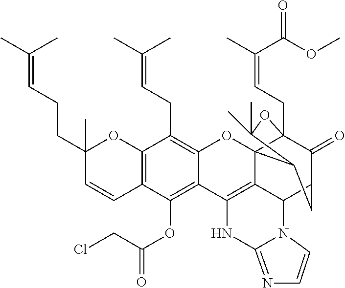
C12=C(C=CC(CCC=C(C)C)(C)O1)C(OC(=O)CCl)=C1C(=C2CC=C(C)C)OC23C4(CC=C(C)C(OC)=O)C(=O)C(CC2C(C)(C)O4)C2C3=C1NC1=NC=CN21
